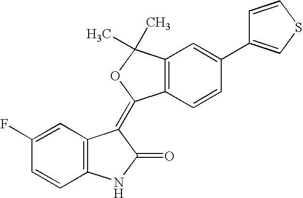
C1=C(F)C=CC2=C1C(=C1C3=C(C=C(C4=CSC=C4)C=C3)C(C)(C)O1)C(=O)N2
